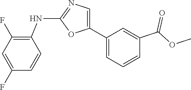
C1(NC2=C(F)C=C(F)C=C2)=NC=C(C2=CC=CC(C(=O)OC)=C2)O1
